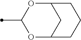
CC1OC2CC(O1)CCC2
